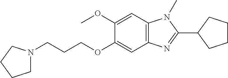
C1(OC)=CC2=C(C=C1OCCCN1CCCC1)N=C(C1CCCC1)N2C
